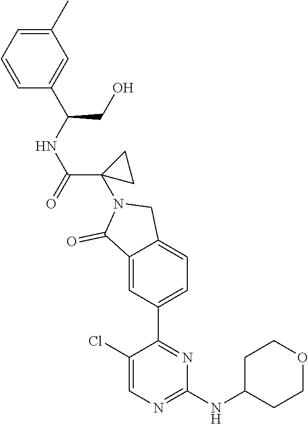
C1(NC2CCOCC2)=NC=C(Cl)C(C2=CC=C3C(=C2)C(=O)N(C2(C(NC(CO)C4=CC(C)=CC=C4)=O)CC2)C3)=N1
